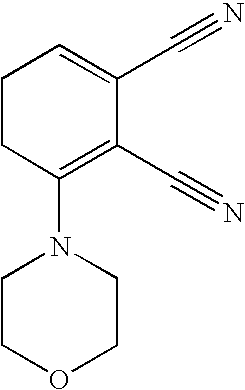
N1(C2=C(C#N)C(C#N)=CCC2)CCOCC1
